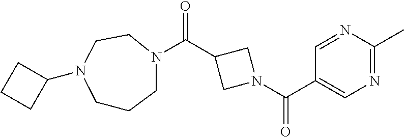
C(C1CN(C(C2=CN=C(C)N=C2)=O)C1)(=O)N1CCCN(C2CCC2)CC1
